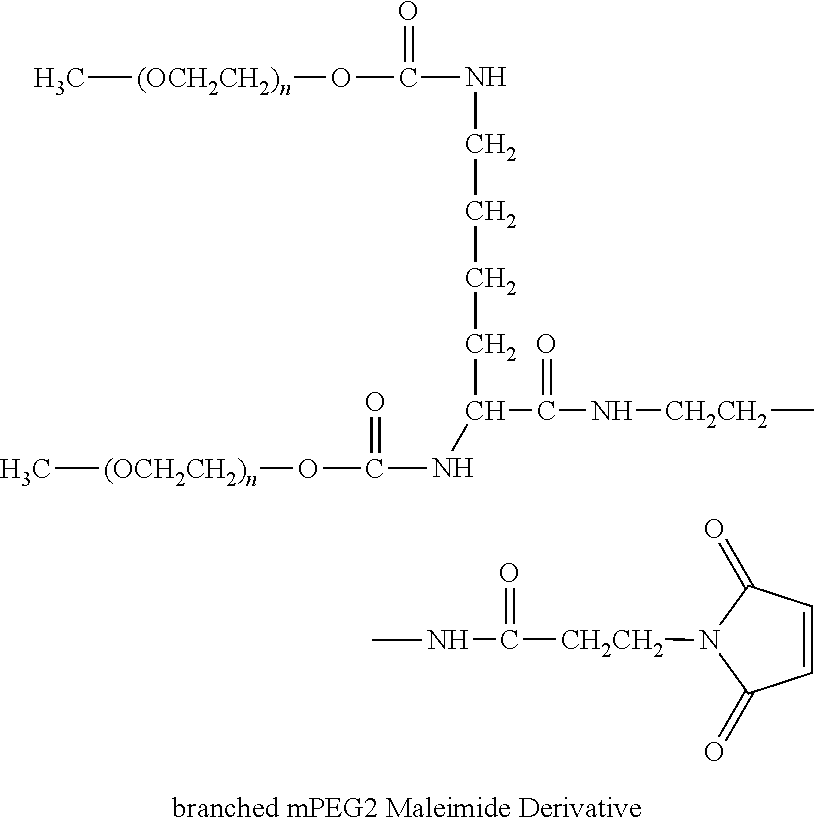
C[(OCH2CH2)n]OC(NC(CCCCNC(O[(OCH2CH2)n]C)=O)C(N[CH2CH2]C)=O)=O.N1([CH2CH2]C(NC)=O)C(=O)C=CC1=O
